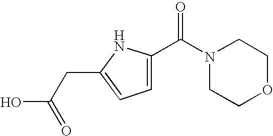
OC(CC1=CC=C(C(=O)N2CCOCC2)N1)=O
